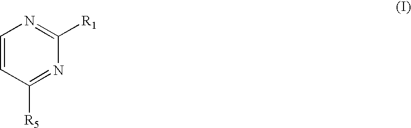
C1=CC([R5])=NC([R1])=N1
